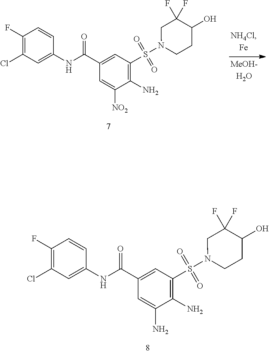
C1(C(NC2=CC(Cl)=C(F)C=C2)=O)=CC(S(N2CCC(O)C(F)(F)C2)(=O)=O)=C(N)C(N)=C1.C1(C(NC2=CC(Cl)=C(F)C=C2)=O)=CC(S(N2CCC(O)C(F)(F)C2)(=O)=O)=C(N)C([NO2])=C1
